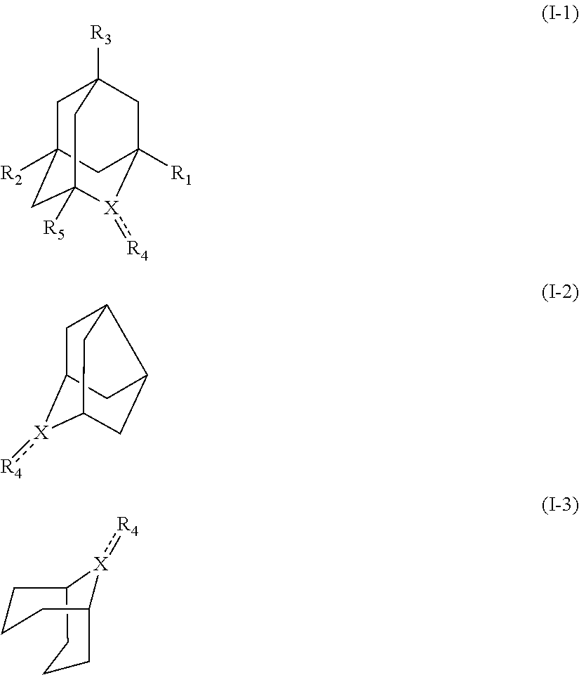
C1C2([R2])CC3([R5])CC1([R3])CC([R1])(C2)[X]3:[R4].C1C2CC3C1CC(C3)[X]2:[R4].C1CCC2CCCC1[X]2:[R4]
